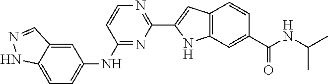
C1=C2C(=CC=C1NC1=NC(C3=CC4=C(N3)C=C(C(=O)NC(C)C)C=C4)=NC=C1)NN=C2
